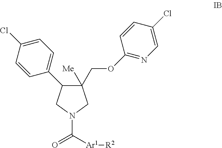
C1(COC2=NC=C(Cl)C=C2)([Me])C(C2=CC=C(Cl)C=C2)CN(C(=O)[Ar1][R2])C1
